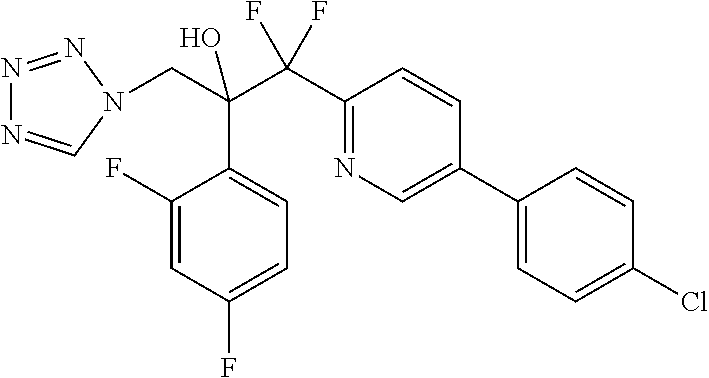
C1(F)=CC(F)=CC=C1C(C(C1=NC=C(C2=CC=C(Cl)C=C2)C=C1)(F)F)(CN1C=NN=N1)O
